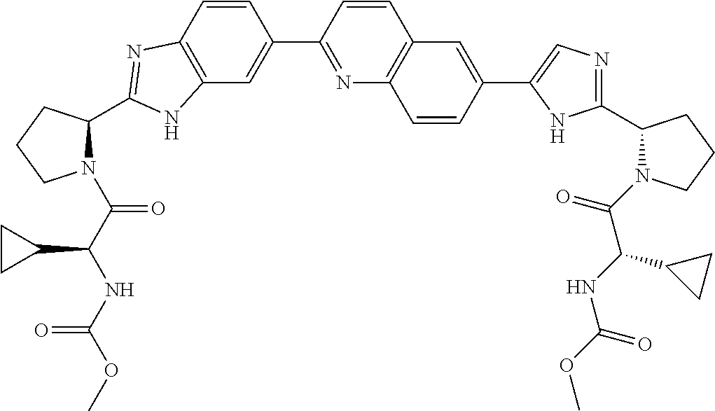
C12=C(C=CC(C3=NC4=C(C=C3)C=C(C3=CN=C(C5N(C(C(NC(=O)OC)C6CC6)=O)CCC5)N3)C=C4)=C1)N=C(C1N(C(C(NC(OC)=O)C3CC3)=O)CCC1)N2
